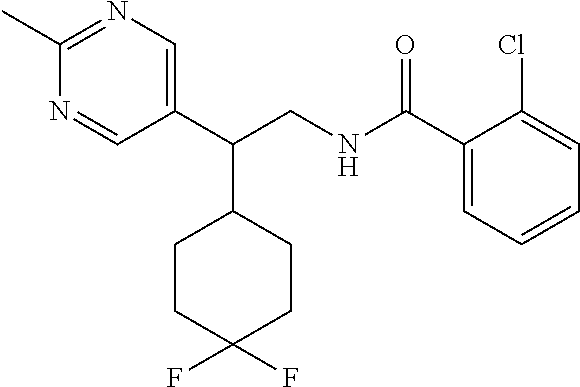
C1(C(CNC(C2=CC=CC=C2Cl)=O)C2CCC(F)(F)CC2)=CN=C(C)N=C1
